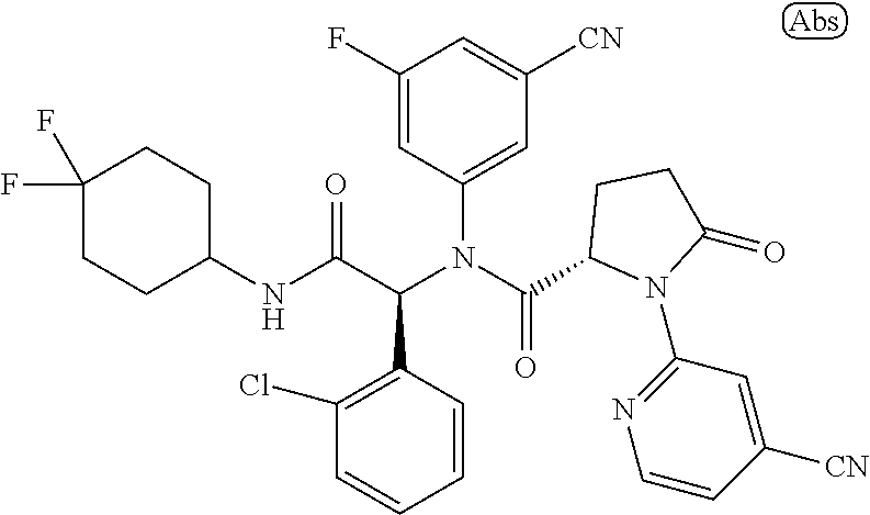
C1=CC(C(C(NC2CCC(F)(F)CC2)=O)N(C(=O)C2N(C3=NC=CC([CN])=C3)C(=O)CC2)C2=CC([CN])=CC(F)=C2)=C(Cl)C=C1
